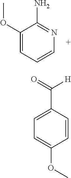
N1=C(N)C(OC)=CC=C1.C1=C(C([H])=O)C=CC(OC)=C1
